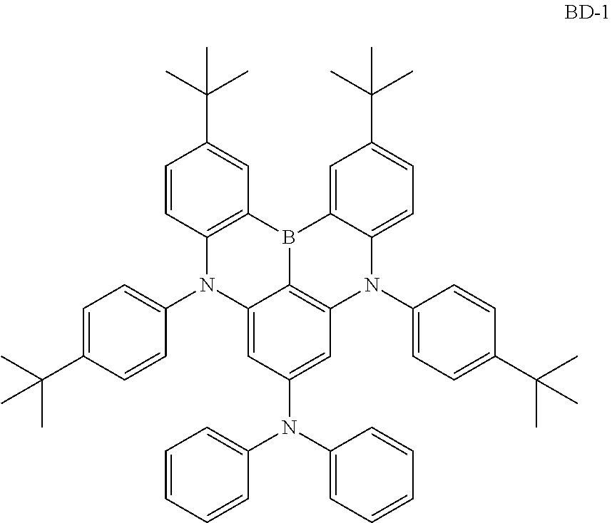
C12=CC(C(C)(C)C)=CC=C1N(C1=CC=C(C(C)(C)C)C=C1)C1=C3B2C2=C(C=CC(C(C)(C)C)=C2)N(C2=CC=C(C(C)(C)C)C=C2)C3=CC(N(C2=CC=CC=C2)C2=CC=CC=C2)=C1
